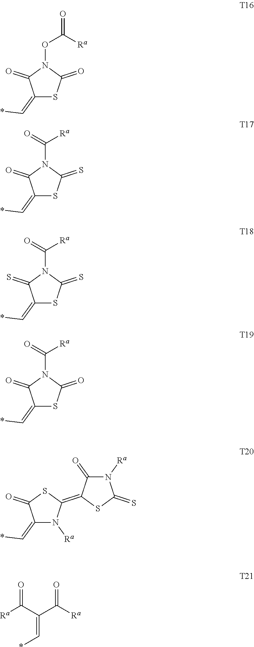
C1(=C*)SC(=O)N(OC(=O)[Ra])C1=O.C1(=C*)SC(=S)N(C(=O)[Ra])C1=O.C1(=C*)SC(=S)N(C(=O)[Ra])C1=S.C1(=C*)SC(=O)N(C(=O)[Ra])C1=O.C1(=C*)N([Ra])C(=C2SC(=S)N([Ra])C2=O)SC1=O.[Ra]C(C(C([Ra])=O)=C*)=O
